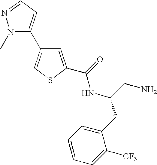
C1=C(C(=O)NC(CN)CC2=CC=CC=C2[CF3])SC=C1C1=CC=NN1C
